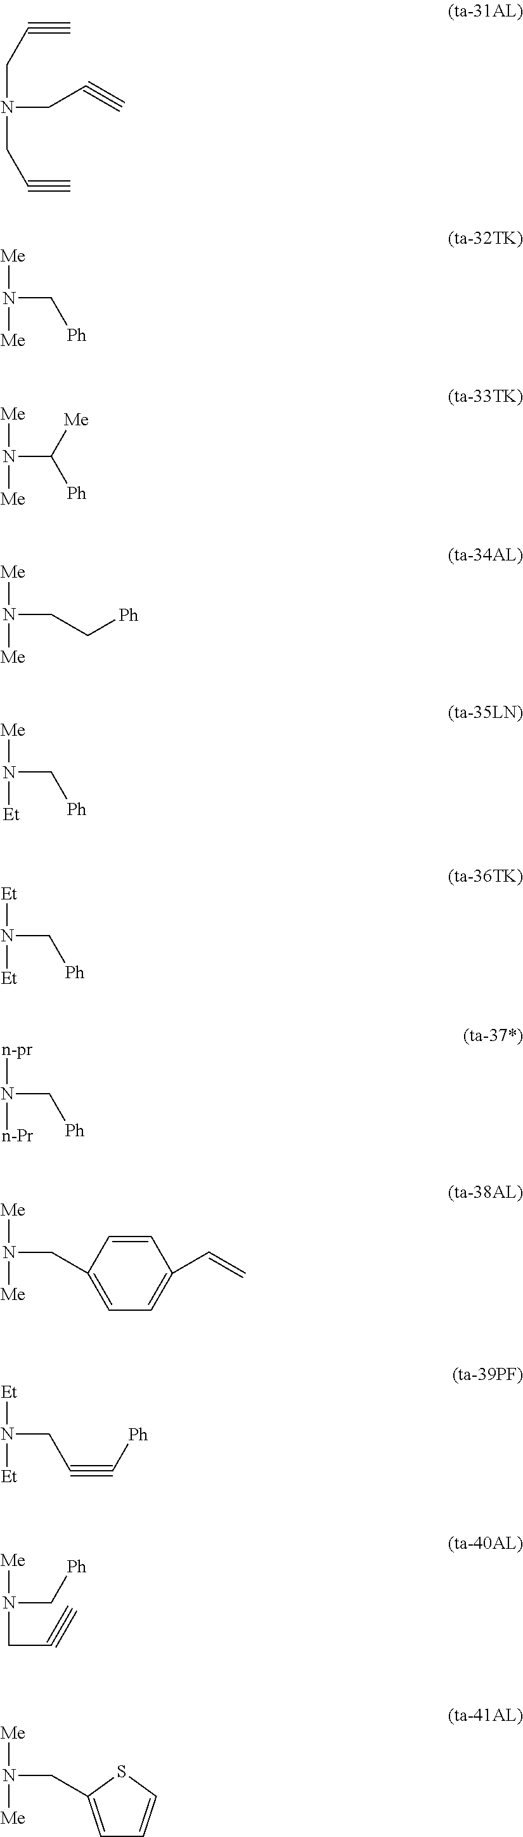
C(N(CC#C)CC#C)C#C.[Me]N(C[Ph])[Me].[Me]N(C([Ph])[Me])[Me].[Me]N(CC[Ph])[Me].[Me]N(C[Ph])[Et].[Et]N(C[Ph])[Et].[n-pr]N(C[Ph])[n-Pr].[Me]N(CC1=CC=C(C=C)C=C1)[Me].[Et]N(CC#C[Ph])[Et].[Me]N(C[Ph])CC#C.C1=C(CN([Me])[Me])SC=C1
